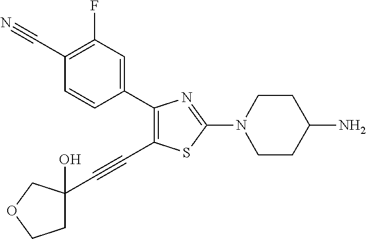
C1(C2=CC(F)=C(C#N)C=C2)=C(C#CC2(O)CCOC2)SC(N2CCC(N)CC2)=N1
